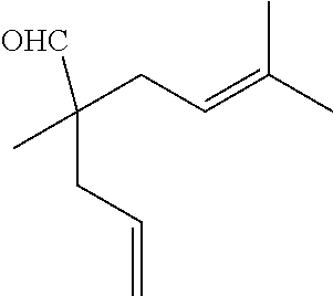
[OHC]C(CC=C(C)C)(C)CC=C
